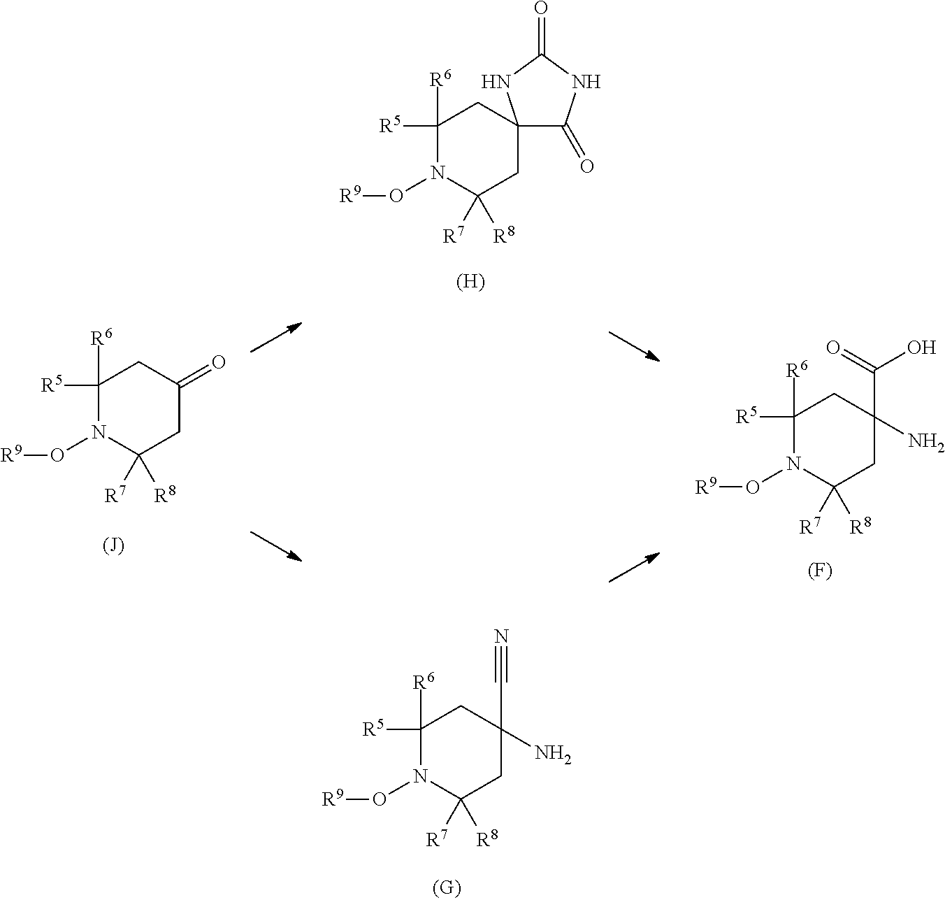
C1([R6])([R5])N(O[R9])C([R8])([R7])CC2(C1)C(=O)NC(=O)N2.[(H)].C1([R6])([R5])N(O[R9])C([R8])([R7])CC(=O)C1.C1([R6])([R5])N(O[R9])C([R8])([R7])CC(C(=O)O)(N)C1.[(F)].C1([R6])([R5])N(O[R9])C([R8])([R7])CC(C#N)(N)C1
